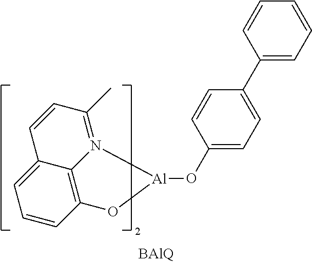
C1=CC2=C3C(=C1)C=CC(C)=N3[Al](OC1=CC=C(C3=CC=CC=C3)C=C1)O2
